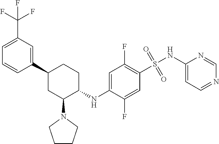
C1(C2CC(N3CCCC3)C(NC3=CC(F)=C(S(NC4=CC=NC=N4)(=O)=O)C=C3F)CC2)=CC(C(F)(F)F)=CC=C1
